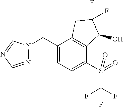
C(C1=CC=C(S(=O)(=O)C(F)(F)F)C2=C1CC(F)(F)C2O)N1N=CN=C1
